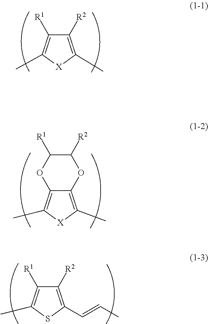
C1([R2])=C(C)[X]C(C)=C1[R1].C12=C(C)[X]C(C)=C1OC([R2])C([R1])O2.C1([R1])=C(C)SC(C=CC)=C1[R2]
